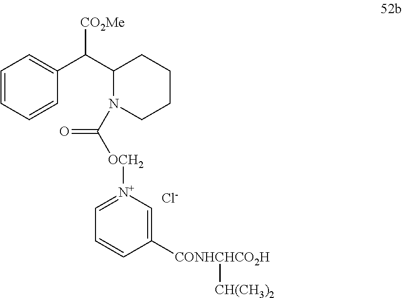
C1=CC=CC(C(C2N(C([OCH2][N+]3=CC=CC([CONHCHCO2H][CH(CH3)2])=C3)=O)CCCC2)[CO2Me])=C1.[Cl-]
